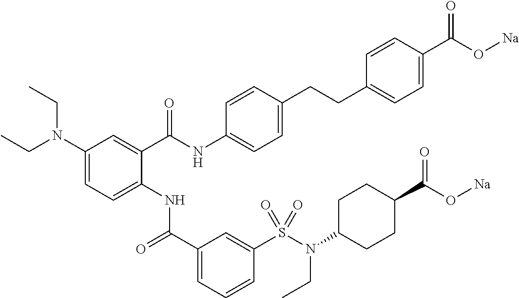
C1(N(CC)CC)=CC=C(NC(C2=CC=CC(S(N(CC)C3CCC(C(=O)O[Na])CC3)(=O)=O)=C2)=O)C(C(NC2=CC=C(CCC3=CC=C(C(O[Na])=O)C=C3)C=C2)=O)=C1
